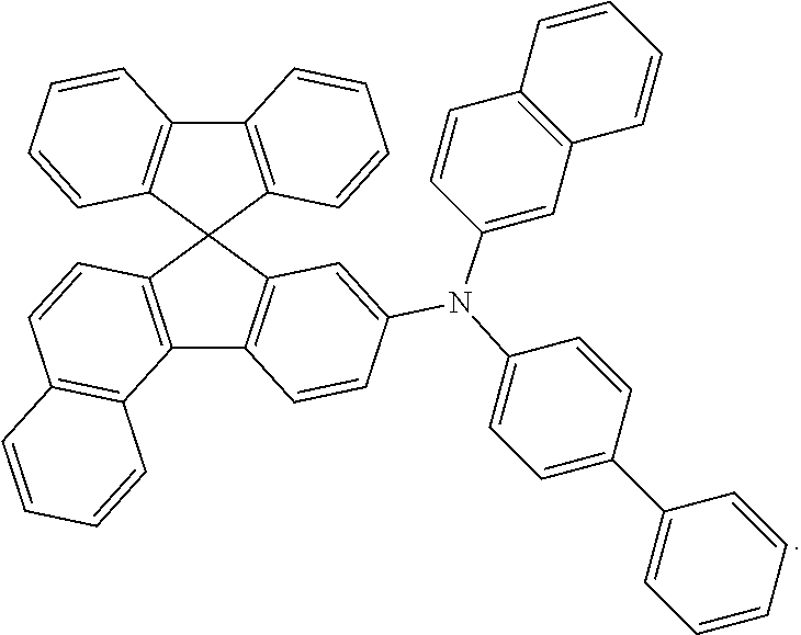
C12=C(C=CC3=C1C=CC=C3)C1(C3=C2C=CC(N(C2=CC=C(C4=CC=CC=C4)C=C2)C2=CC4=C(C=C2)C=CC=C4)=C3)C2=C(C3=C1C=CC=C3)C=CC=C2
